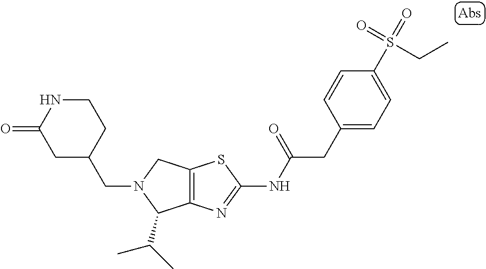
C1C(CN2C(C(C)C)C3=C(C2)SC(NC(CC2=CC=C(S(=O)(=O)CC)C=C2)=O)=N3)CCNC1=O
